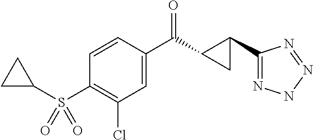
C1(Cl)=C(S(C2CC2)(=O)=O)C=CC(C(=O)C2C(C3=NNN=N3)C2)=C1
